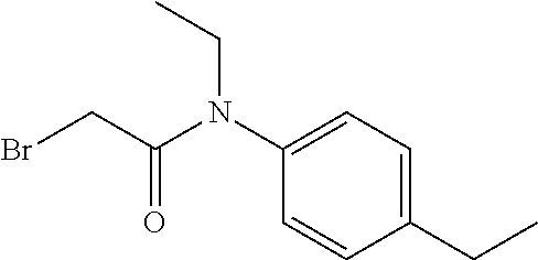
BrCC(N(C1=CC=C(CC)C=C1)CC)=O
